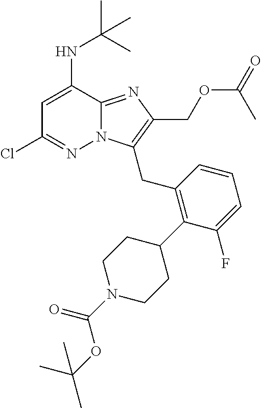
ClC1=NN2C(=NC(COC(=O)C)=C2CC2=C(C3CCN(C(OC(C)(C)C)=O)CC3)C(F)=CC=C2)C(NC(C)(C)C)=C1
